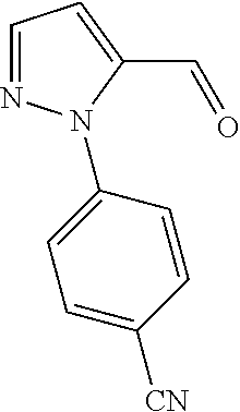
C1=NN(C2=CC=C([CN])C=C2)C(C=O)=C1
